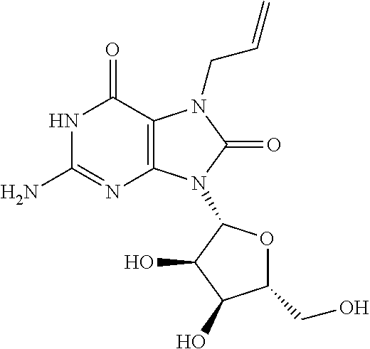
N1C(N)=NC2=C(C1=O)N(CC=C)C(=O)N2C1OC(CO)C(O)C1O
